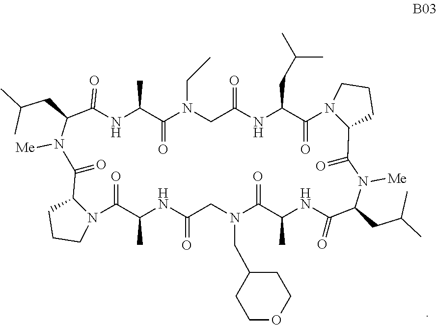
N1C(C)C(=O)N(CC)CC(=O)NC(CC(C)C)C(=O)N2C(C(=O)N([Me])C(CC(C)C)C(=O)NC(C)C(=O)N(CC3CCOCC3)CC(=O)NC(C)C(=O)N3C(C(=O)N([Me])C(CC(C)C)C1=O)CCC3)CCC2
